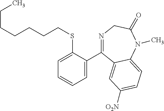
CCCCCCCSC1=CC=CC=C1C1=NCC(=O)N(C)C2=CC=C([O2N])C=C12
